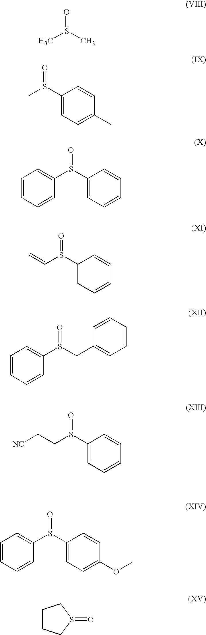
CS(C)=O.C1(S(C)=O)=CC=C(C)C=C1.C1=CC=CC(S(C2=CC=CC=C2)=O)=C1.C(=C)S(C1=CC=CC=C1)=O.C1=CC=CC(S(CC2=CC=CC=C2)=O)=C1.C(C[NC])S(C1=CC=CC=C1)=O.C1=CC=CC(S(C2=CC=C(OC)C=C2)=O)=C1.C1CCS(=O)C1
